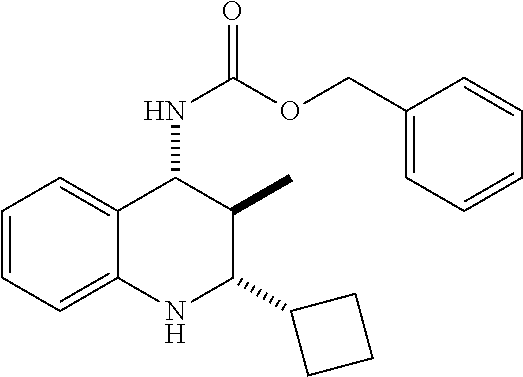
C1=CC=C2C(=C1)C(NC(OCC1=CC=CC=C1)=O)C(C)C(C1CCC1)N2
